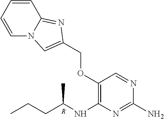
[R].C(OC1=C(NC(CCC)C)N=C(N)N=C1)C1=CN2C=CC=CC2=N1
